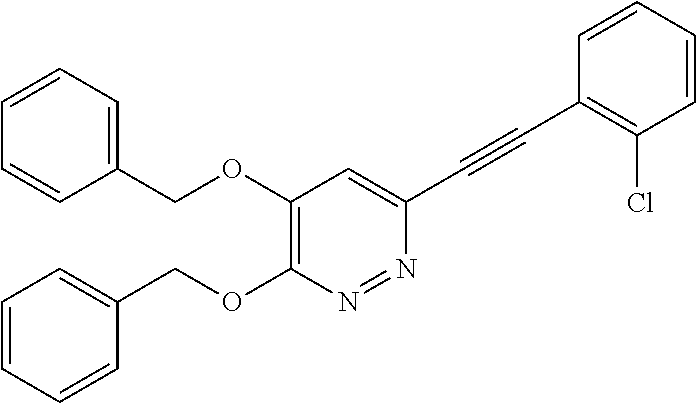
C1(COC2=C(OCC3=CC=CC=C3)N=NC(C#CC3=C(Cl)C=CC=C3)=C2)=CC=CC=C1
